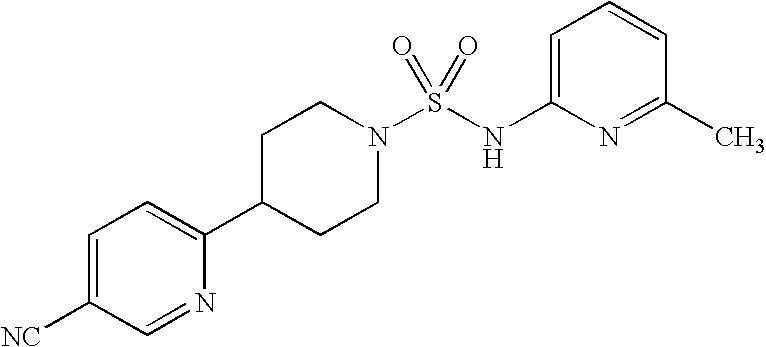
C1=C([NC])C=NC(C2CCN(S(NC3=CC=CC(C)=N3)(=O)=O)CC2)=C1
